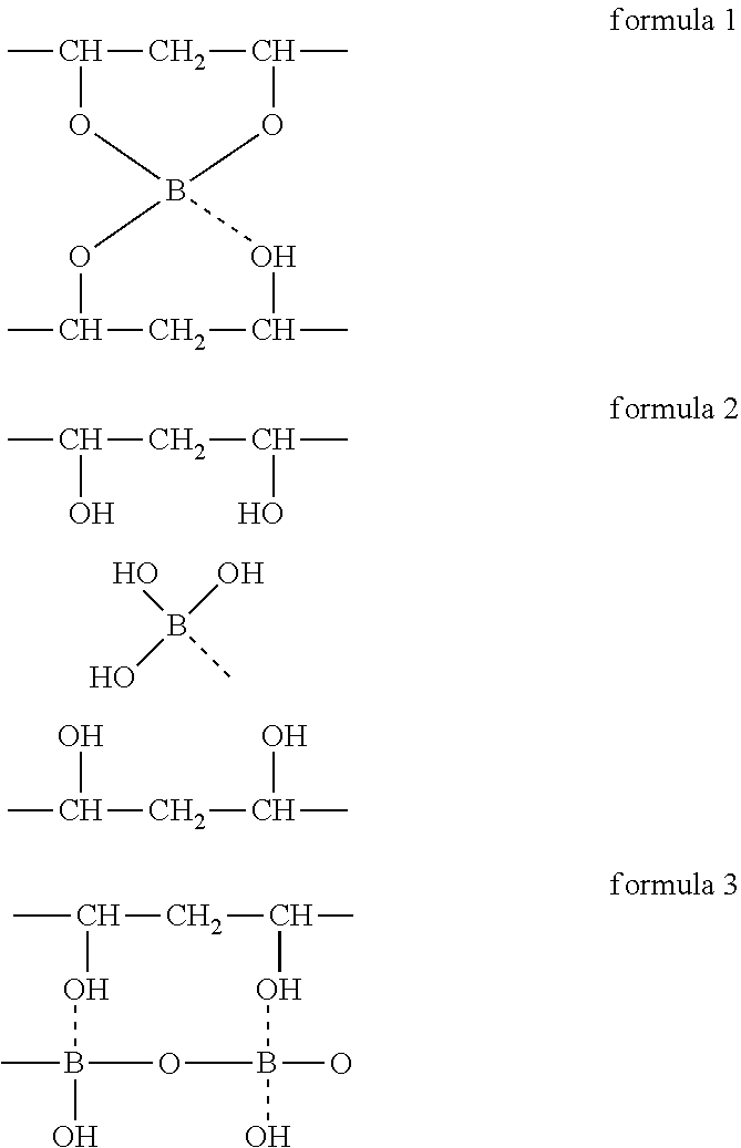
CC(CC(C)O)O.OB(O)(O)C.CC(CC(C)O)O.CC1CC(C)OB2(O1)OC(C)CC(C)O2.CC1CC(C)OB(O)(O)OB(C)(O)O1
